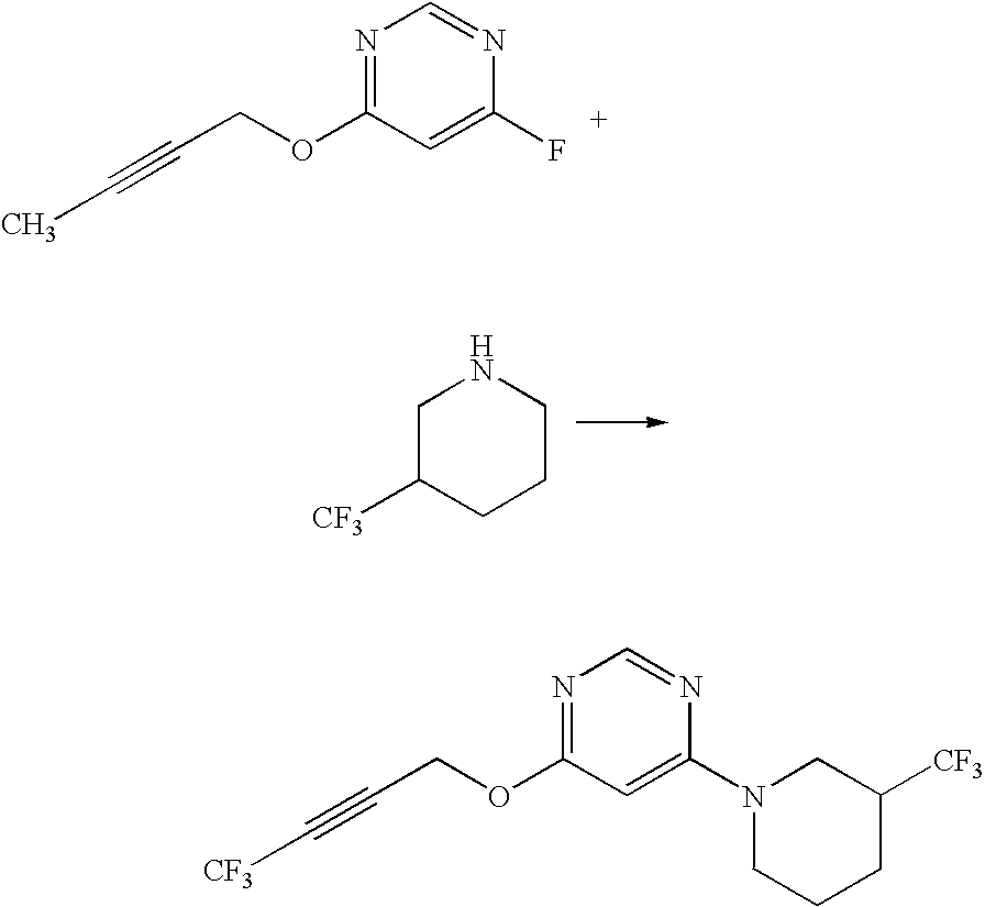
N1=C(OCC#CC)C=C(F)N=C1.N1CC([CF3])CCC1.N1=C(OCC#C[CF3])C=C(N2CCCC([CF3])C2)N=C1
